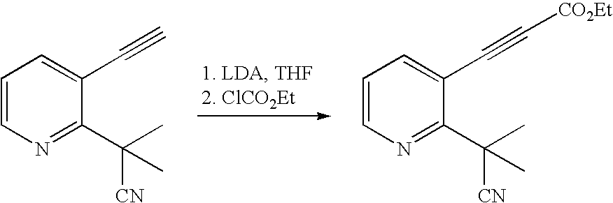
C1=CN=C(C([CN])(C)C)C(C#C)=C1.C1=CN=C(C([CN])(C)C)C(C#C[CO2Et])=C1
